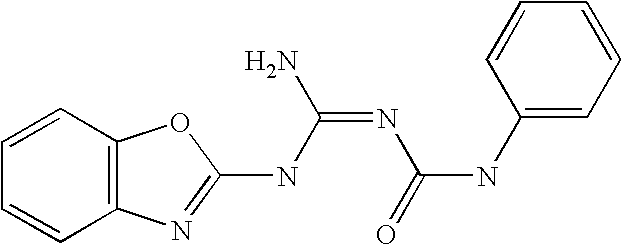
C12=C(N=C(NC(=NC(=O)NC3=CC=CC=C3)N)O1)C=CC=C2
